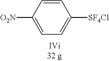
C1=CC([O2N])=CC=C1[SF4Cl]
